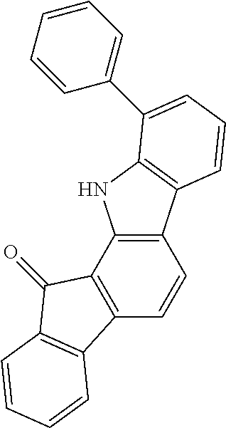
C12=C(C3=C(C=C1)C1=C(C3=O)C=CC=C1)NC1=C2C=CC=C1C1=CC=CC=C1
